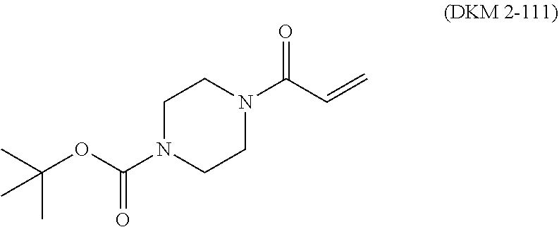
C1CN(C(C=C)=O)CCN1C(OC(C)(C)C)=O
